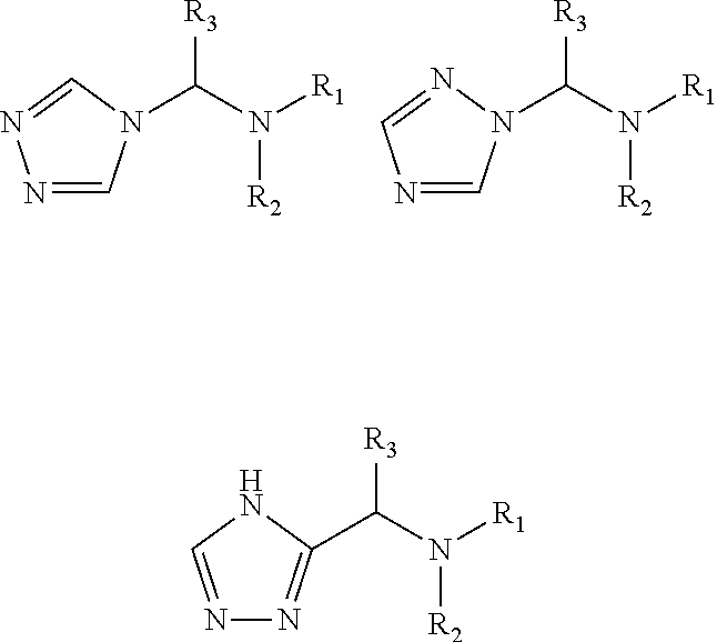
N1=CN(C(N([R1])[R2])[R3])C=N1.N1=CN(C(N([R1])[R2])[R3])N=C1.N1=CNC(C(N([R1])[R2])[R3])=N1
